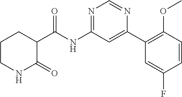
C1CNC(=O)C(C(NC2=NC=NC(C3=C(OC)C=CC(F)=C3)=C2)=O)C1
